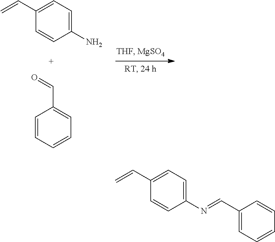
C1=CC=CC=C1C=O.C1(N)=CC=C(C=C)C=C1.C1(N=CC2=CC=CC=C2)=CC=C(C=C)C=C1
